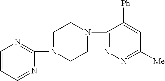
C1=CC=NC(N2CCN(C3=NN=C([Me])C=C3[Ph])CC2)=N1
